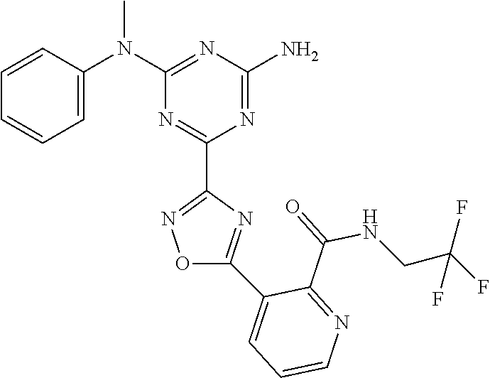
C1=CC(N(C2=NC(N)=NC(C3=NOC(C4=CC=CN=C4C(=O)NCC(F)(F)F)=N3)=N2)C)=CC=C1
